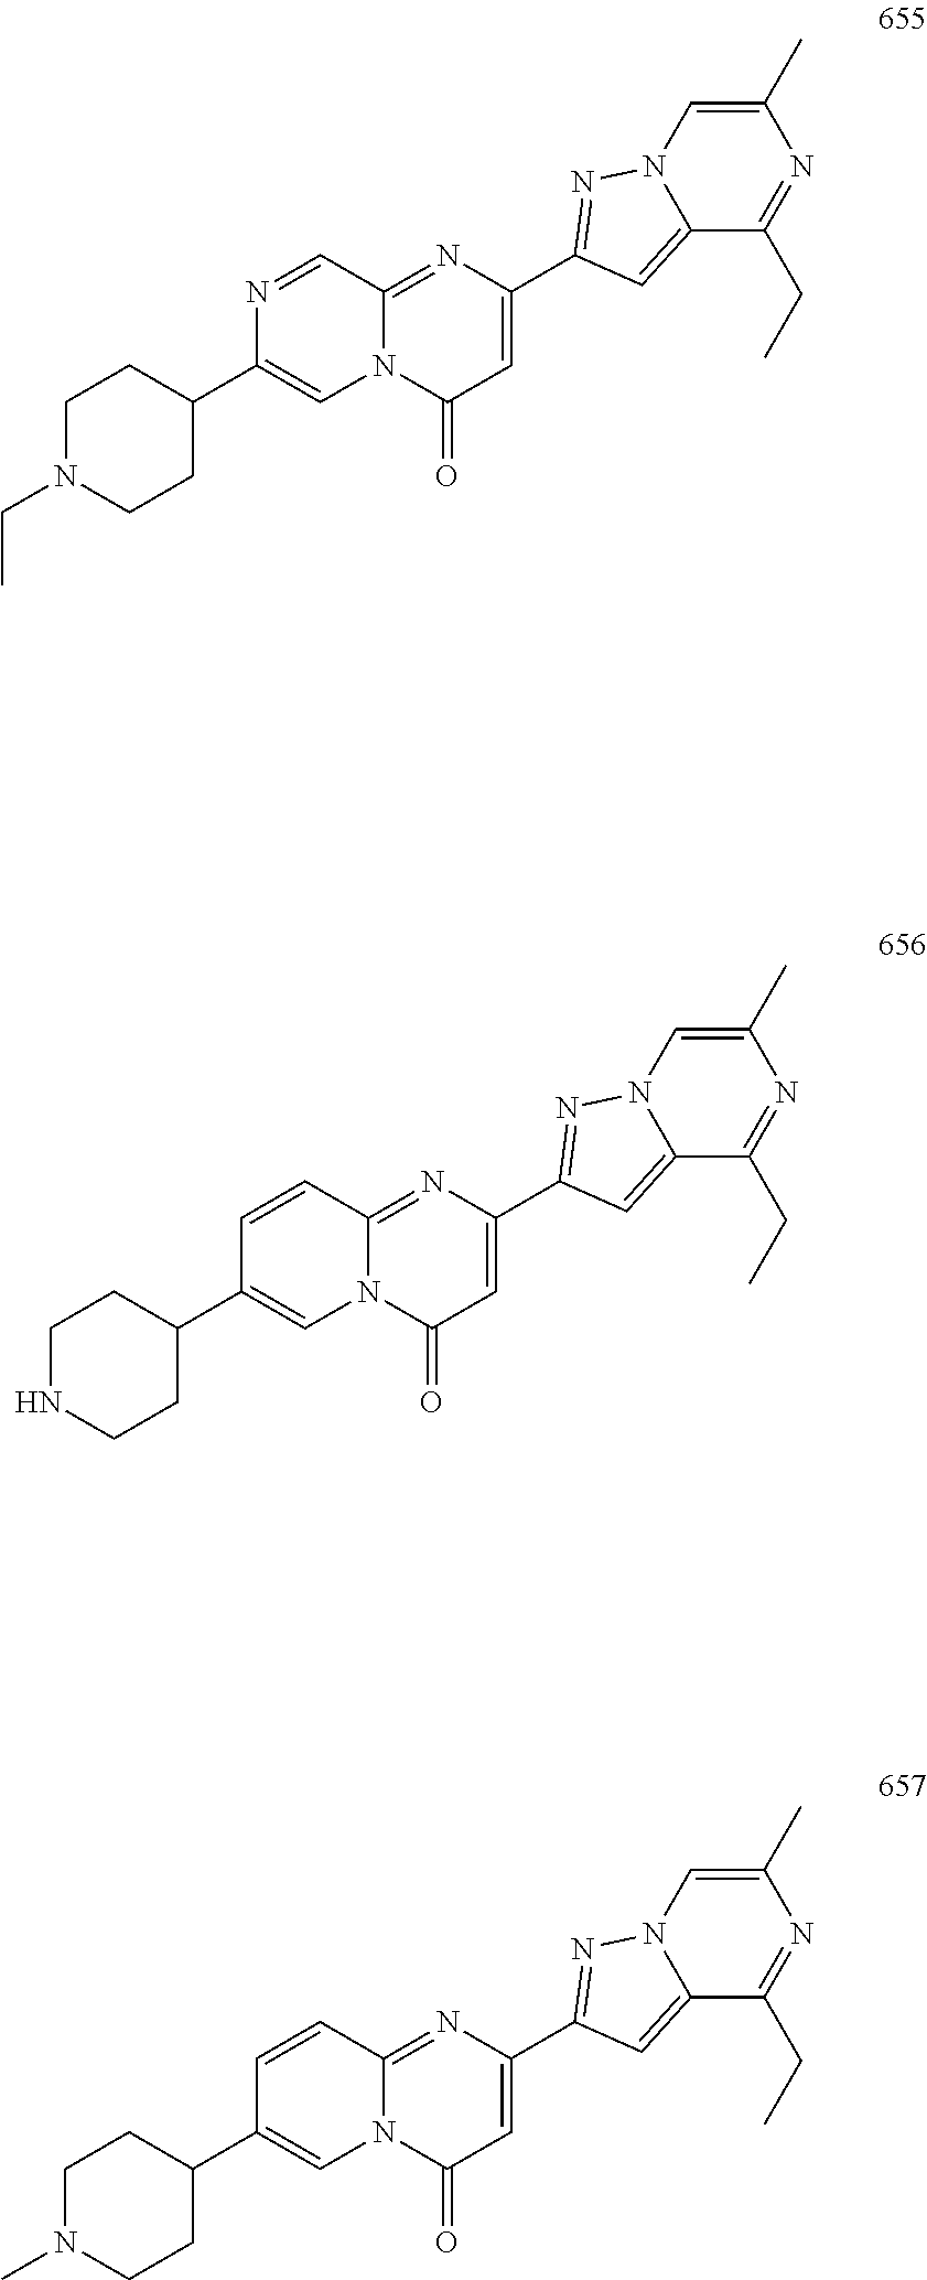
C1(C2=NN3C(=C2)C(CC)=NC(C)=C3)=CC(=O)N2C(=N1)C=CC(C1CCNCC1)=C2.C1(C2=NN3C(=C2)C(CC)=NC(C)=C3)=CC(=O)N2C(=N1)C=NC(C1CCN(CC)CC1)=C2.C1(C2=NN3C(=C2)C(CC)=NC(C)=C3)=CC(=O)N2C(=N1)C=CC(C1CCN(C)CC1)=C2
